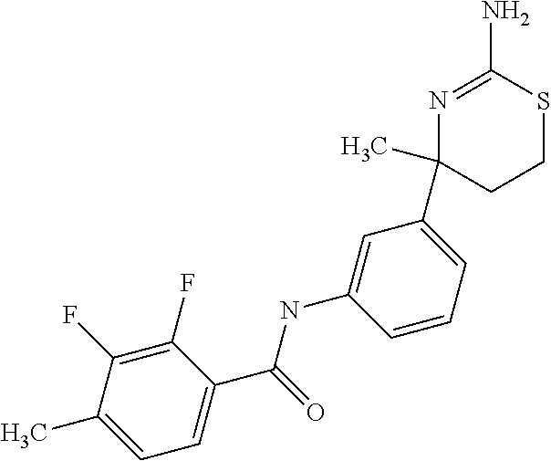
C1(F)=C(F)C(C)=CC=C1C(NC1=CC(C2(C)CCSC(N)=N2)=CC=C1)=O
